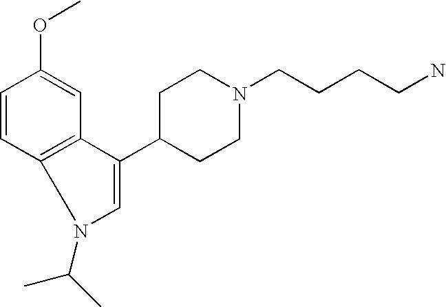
C1=CC2=C(C=C1OC)C(C1CCN(CCCCN)CC1)=CN2C(C)C
